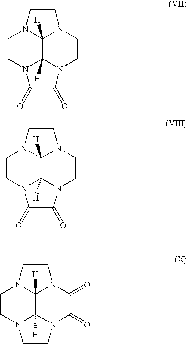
C1CN2C3([H])C4([H])N1CCN4CCN3C(=O)C2=O.C1CN2C3([H])C4([H])N1CCN4CCN3C(=O)C2=O.C1CN2C3([H])C4([H])N1CCN4C(=O)C(=O)N3CC2
